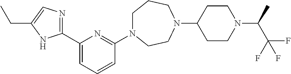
C1N(C2=NC(C3=NC=C(CC)N3)=CC=C2)CCN(C2CCN(C(C)C(F)(F)F)CC2)CC1
